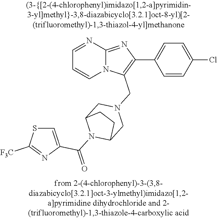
N12C(=NC(C3=CC=C(Cl)C=C3)=C1CN1CC3N(C(=O)C4=CSC([F3C])=N4)C(C1)CC3)N=CC=C2
